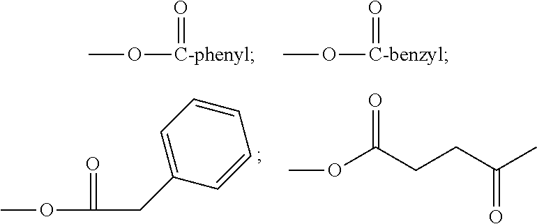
CO[C-phenyl]=O.CO[C-benzyl]=O.COC(=O)CC1=CC=CC=C1.COC(CCC(C)=O)=O
